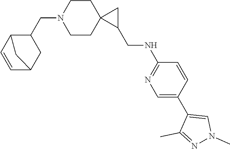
C1=CC2C(CN3CCC4(CC3)C(CNC3=NC=C(C5=CN(C)N=C5C)C=C3)C4)CC1C2
